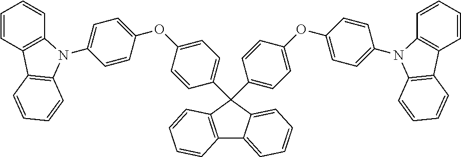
C12=C(C(C3=CC=C(OC4=CC=C(N5C6=C(C=CC=C6)C6=C5C=CC=C6)C=C4)C=C3)(C3=CC=C(OC4=CC=C(N5C6=C(C=CC=C6)C6=C5C=CC=C6)C=C4)C=C3)C3=CC=CC=C13)C=CC=C2
